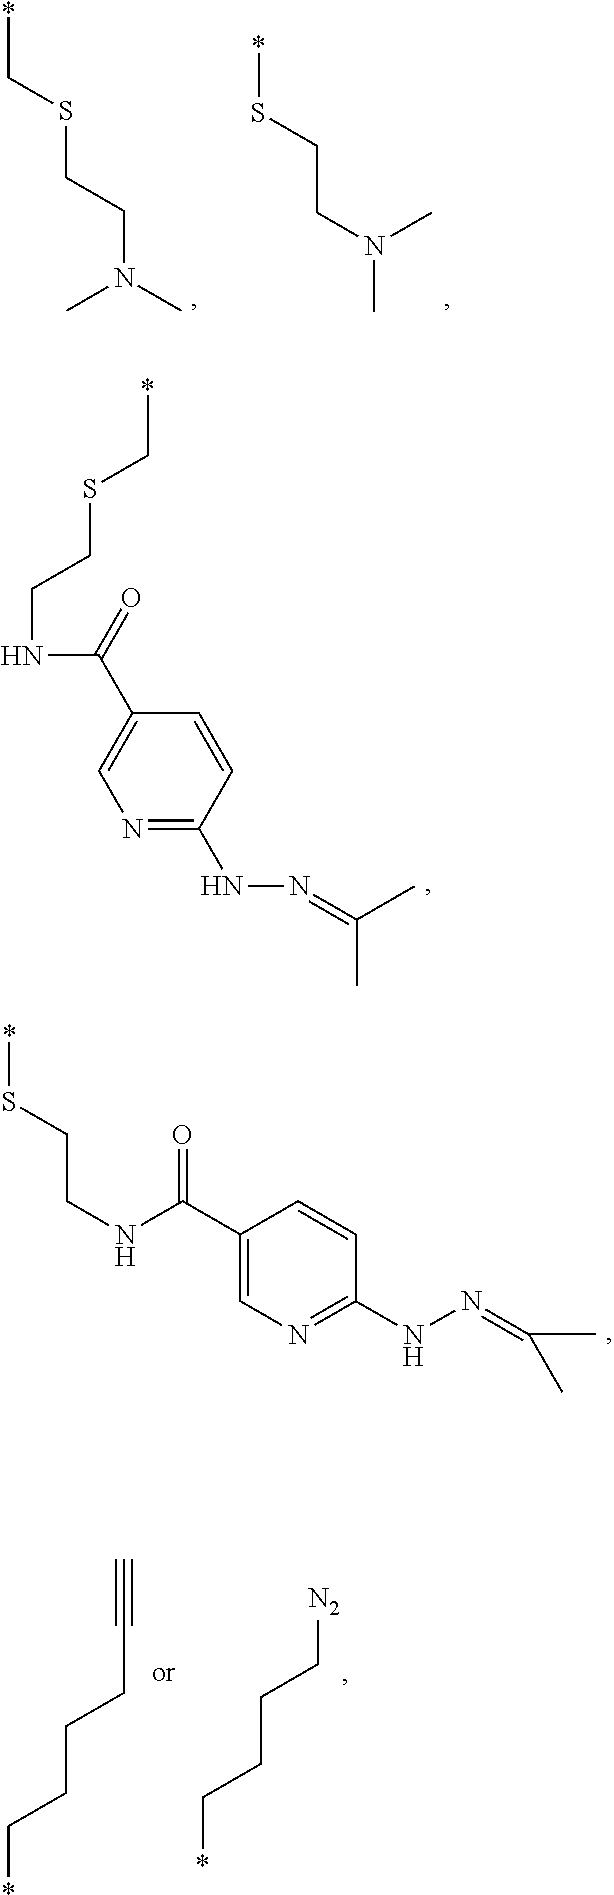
N(C)(C)CCS*.N(C)(CCSC*)C.C(=NNC1=NC=C(C(NCCSC*)=O)C=C1)(C)C.C(=NNC1=NC=C(C(NCCS*)=O)C=C1)(C)C.C(CC*)C[N2].C(C#C)CCC*
